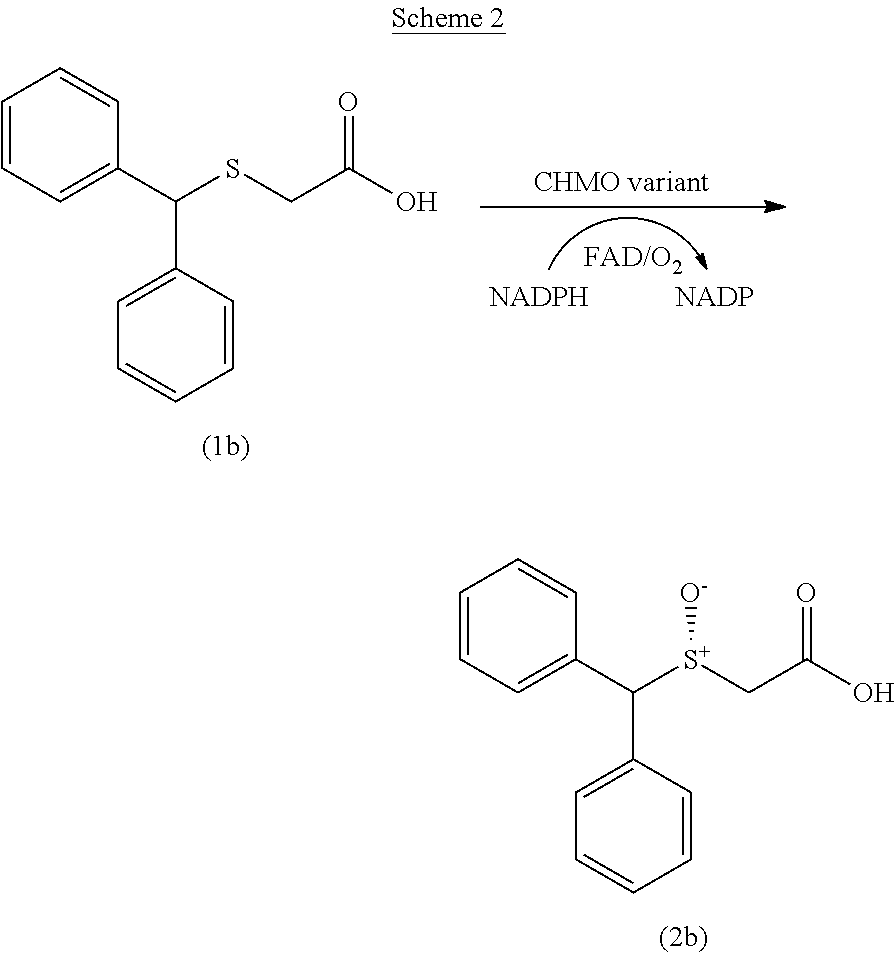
C(C1=CC=CC=C1)(C1=CC=CC=C1)SCC(O)=O.C(C1=CC=CC=C1)(C1=CC=CC=C1)[S+](CC(O)=O)[O-]
